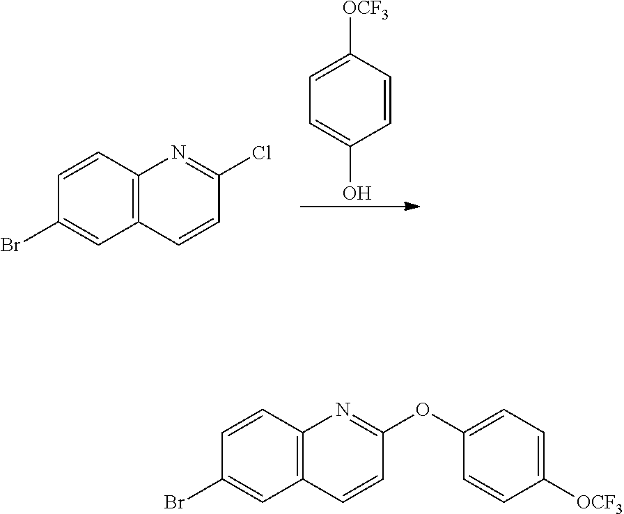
C12=C(C=CC(Br)=C1)N=C(Cl)C=C2.C1=CC([OCF3])=CC=C1O.C12=C(C=CC(Br)=C1)N=C(OC1=CC=C([OCF3])C=C1)C=C2
